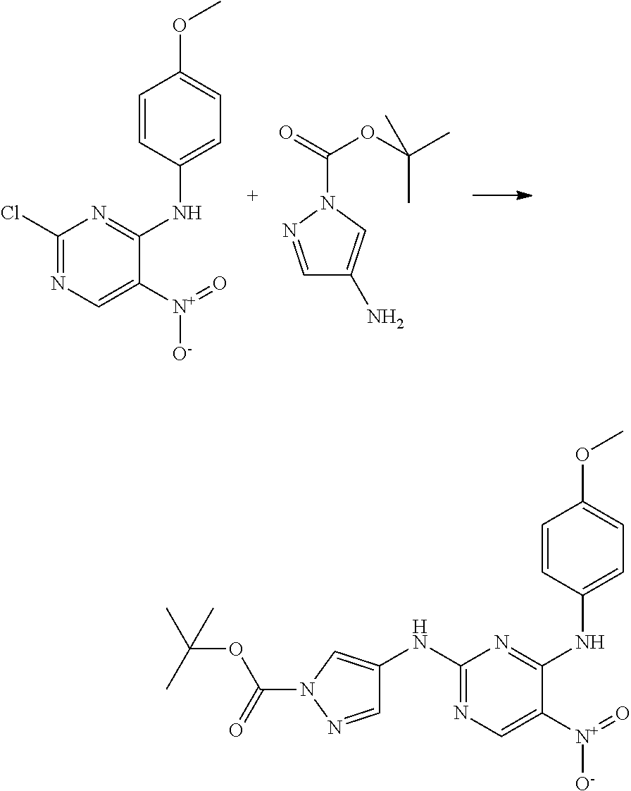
C1(Cl)=NC=C([N+](=O)[O-])C(NC2=CC=C(OC)C=C2)=N1.C1=NN(C(=O)OC(C)(C)C)C=C1N.C1(NC2=CN(C(=O)OC(C)(C)C)N=C2)=NC=C([N+](=O)[O-])C(NC2=CC=C(OC)C=C2)=N1
